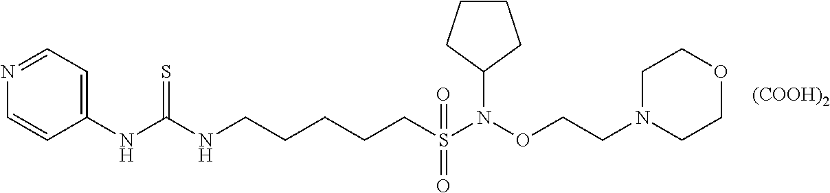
[(COOH)2].C1(NC(NCCCCCS(N(OCCN2CCOCC2)C2CCCC2)(=O)=O)=S)=CC=NC=C1
